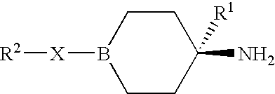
[R2][X]B1CCC(N)([R1])CC1
